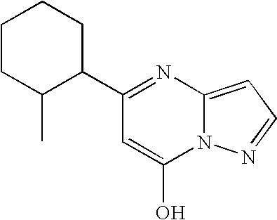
C1(C2CCCCC2C)=NC2=CC=NN2C(O)=C1
